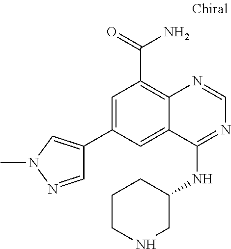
C1=C(C2=CN(C)N=C2)C=C2C(=C1C(N)=O)N=CN=C2NC1CCCNC1
